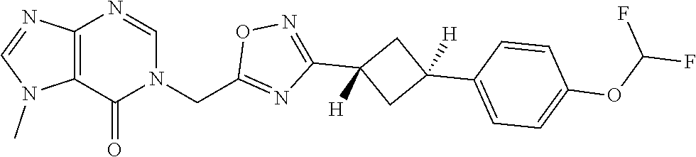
C12=C(C(=O)N(CC3=NC(C4([H])CC(C5=CC=C(OC(F)F)C=C5)([H])C4)=NO3)C=N1)N(C)C=N2
